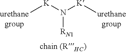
N([RN1])([K]C)[K]C
